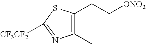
[CF3CF2]C1=NC(C)=C(CC[ONO2])S1
